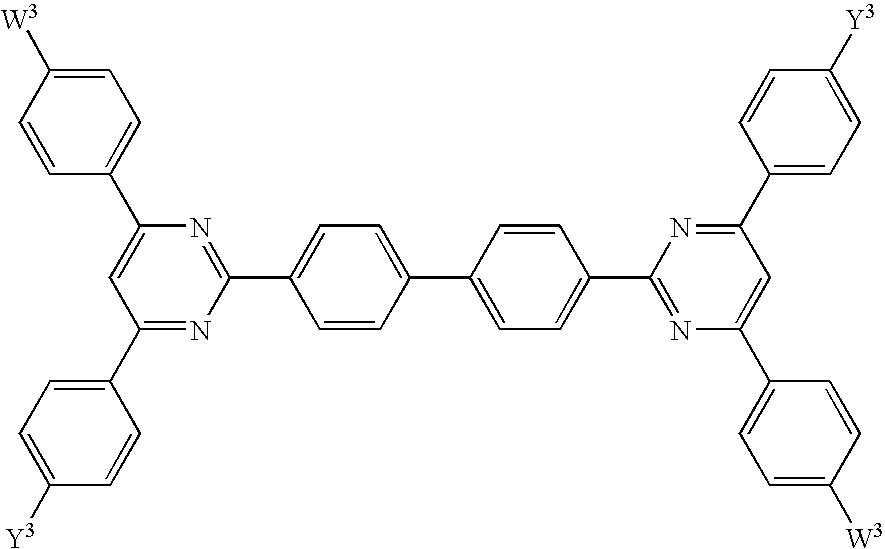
C1(C2=CC=C([Y3])C=C2)=NC(C2=CC=C(C3=CC=C(C4=NC(C5=CC=C([W3])C=C5)=CC(C5=CC=C([Y3])C=C5)=N4)C=C3)C=C2)=NC(C2=CC=C([W3])C=C2)=C1
